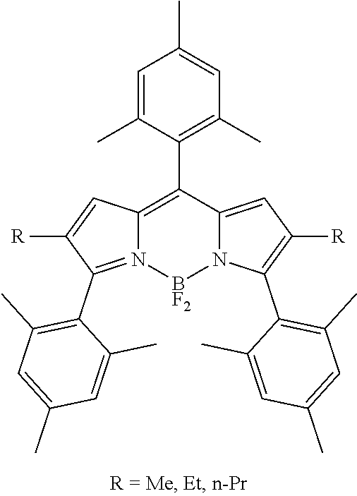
C1=C(C)C(C2=C3N(=C(C4=C(C)C=C(C)C=C4C)C([R])=C3)[BF2]N3C2=CC([R])=C3C2=C(C)C=C(C)C=C2C)=C(C)C=C1C
